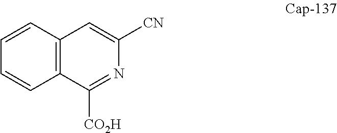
C1=CC=CC2=C1C=C([CN])N=C2[CO2H]
